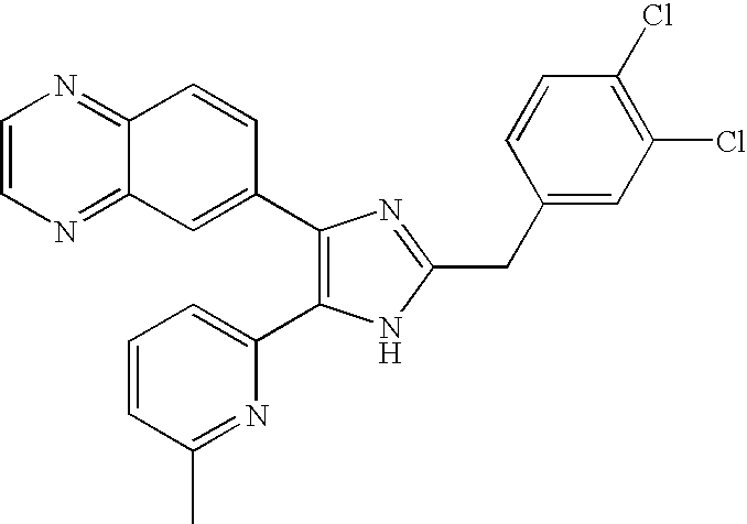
C1=CN=C2C(=N1)C=CC(C1=C(C3=CC=CC(C)=N3)NC(CC3=CC(Cl)=C(Cl)C=C3)=N1)=C2
